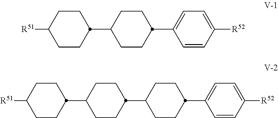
C1CC(C2CCC(C3=CC=C([R52])C=C3)CC2)CCC1[R51].C1CC(C2CCC(C3CCC(C4=CC=C([R52])C=C4)CC3)CC2)CCC1[R51]
